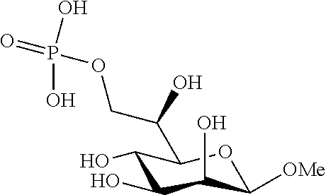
C1(O)C(O)C(O)C([OMe])OC1C(O)COP(=O)(O)O
